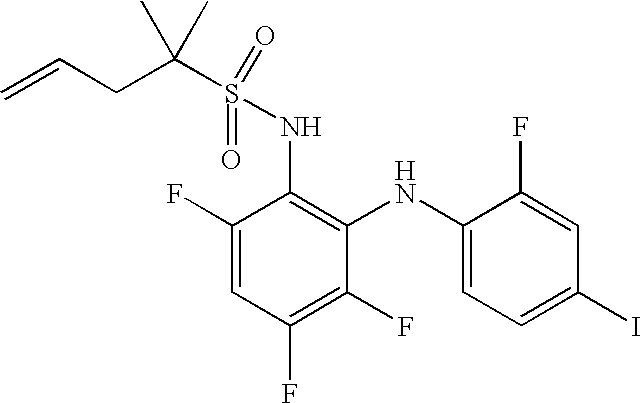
C1(F)=CC(F)=C(F)C(NC2=CC=C(I)C=C2F)=C1NS(=O)(=O)C(CC=C)(C)C
